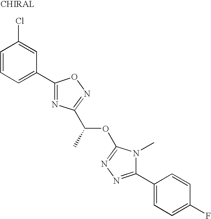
C1=CC=C(C2=NC(C(OC3=NN=C(C4=CC=C(F)C=C4)N3C)C)=NO2)C=C1Cl
